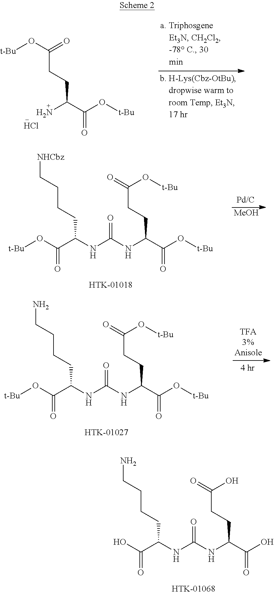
Cl.C(=O)(C(N)CCC(O[t-Bu])=O)O[t-Bu].C(=O)(C(NC(NC(C(O[t-Bu])=O)CCCC[NHCbz])=O)CCC(=O)O[t-Bu])O[t-Bu].[MeOH].C(=O)(C(NC(NC(C(O[t-Bu])=O)CCCCN)=O)CCC(=O)O[t-Bu])O[t-Bu].C(=O)(C(NC(NC(C(O)=O)CCCCN)=O)CCC(=O)O)O
